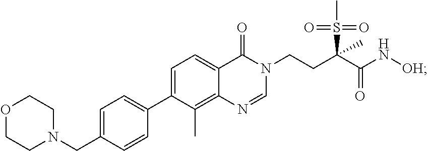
C1=NC2=C(C)C(C3=CC=C(CN4CCOCC4)C=C3)=CC=C2C(=O)N1CCC(S(=O)(=O)C)(C)C(N[OH])=O
